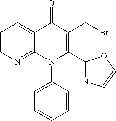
C1=CN=C2C(=C1)C(=O)C(CBr)=C(C1=NC=CO1)N2C1=CC=CC=C1
